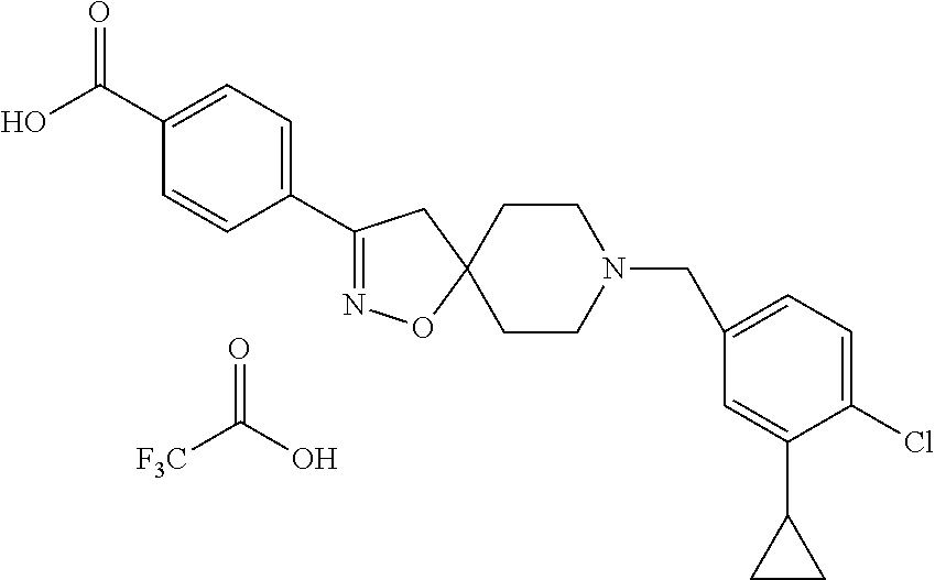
O=C(C1=CC=C(C2=NOC3(C2)CCN(CC2=CC=C(Cl)C(C4CC4)=C2)CC3)C=C1)O.O=C(O)[F3C]
